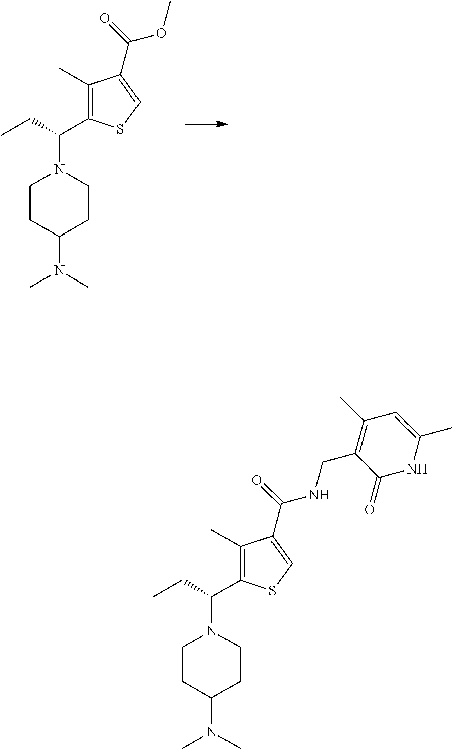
C1CC(N(C)C)CCN1C(CC)C1=C(C)C(C(=O)OC)=CS1.C1CC(N(C)C)CCN1C(CC)C1=C(C)C(C(=O)NCC2=C(C)C=C(C)NC2=O)=CS1
